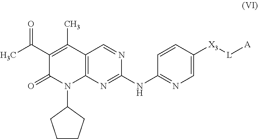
C12=C(N=C(NC3=NC=C([X3][L][A])C=C3)N=C1)N(C1CCCC1)C(=O)C(C(=O)C)=C2C
